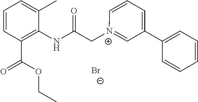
C1=CC(C(OCC)=O)=C(NC(C[N+]2=CC(C3=CC=CC=C3)=CC=C2)=O)C(C)=C1.[Br-]
